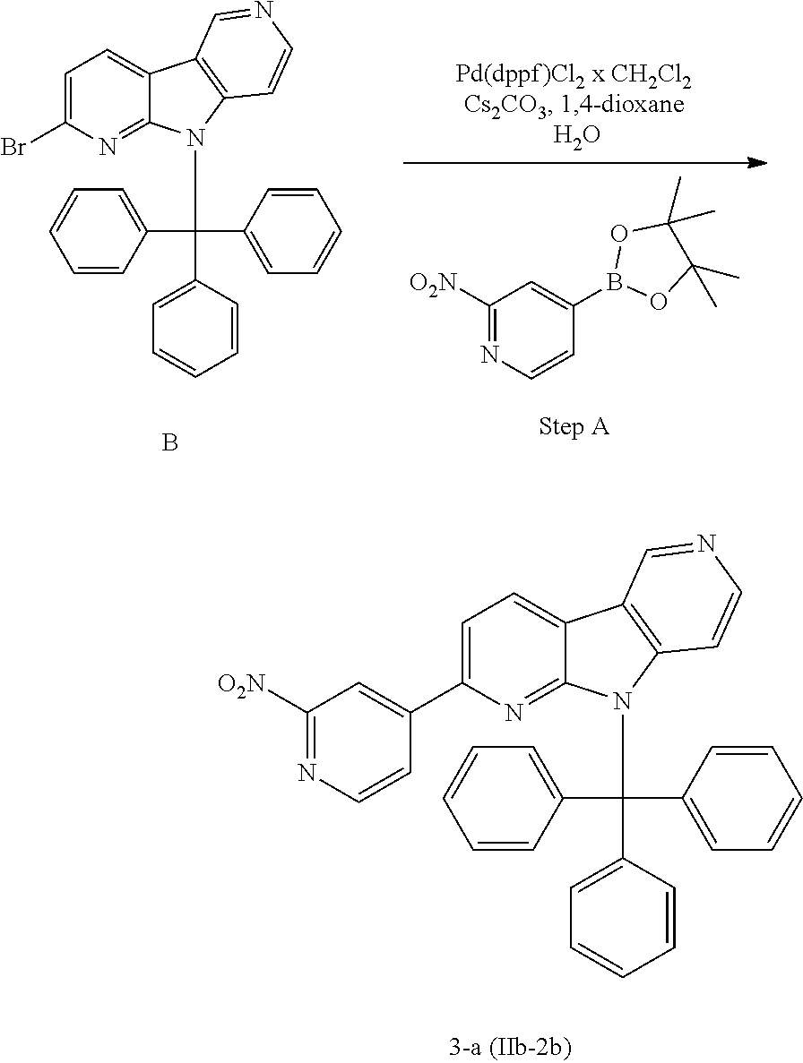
C1=C(Br)N=C2C(=C1)C1=C(N2C(C2=CC=CC=C2)(C2=CC=CC=C2)C2=CC=CC=C2)C=CN=C1.B.C1([O2N])=NC=CC(B2OC(C)(C)C(C)(C)O2)=C1.C1=C(C2=CC([O2N])=NC=C2)N=C2C(=C1)C1=C(N2C(C2=CC=CC=C2)(C2=CC=CC=C2)C2=CC=CC=C2)C=CN=C1
